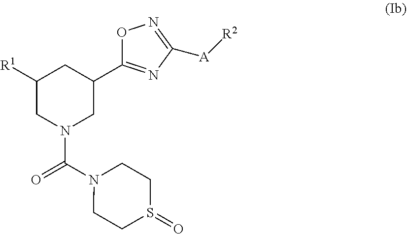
C1([R1])CN(C(N2CCS(=O)CC2)=O)CC(C2=NC([A][R2])=NO2)C1
